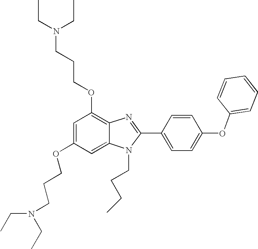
C1=C(OCCCN(CC)CC)C=C2C(=C1OCCCN(CC)CC)N=C(C1=CC=C(OC3=CC=CC=C3)C=C1)N2CCCC
